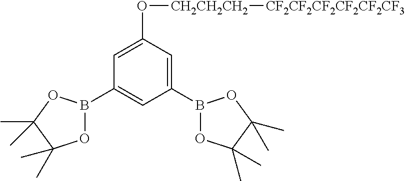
C1=C(O[CH2CH2CH2][CF2CF2CF2CF2CF2CF3])C=C(B2OC(C)(C)C(C)(C)O2)C=C1B1OC(C)(C)C(C)(C)O1
